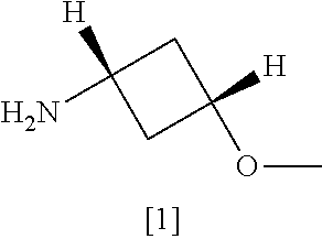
NC1([H])CC([H])(OC)C1
